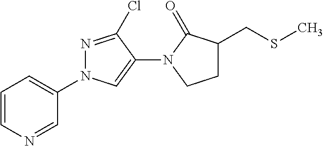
C1=CN=CC(N2N=C(Cl)C(N3C(=O)C(CSC)CC3)=C2)=C1
